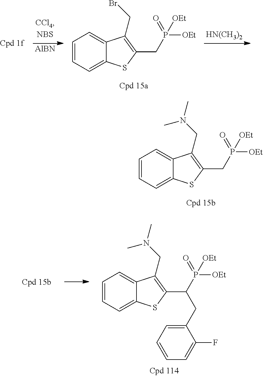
C1=CC=C2C(=C1)C(CN(C)C)=C(CP([OEt])([OEt])=O)S2.C1=CC=C2C(=C1)C(CN(C)C)=C(C(P([OEt])([OEt])=O)CC1=CC=CC=C1F)S2.[AlBN].C1=CC=C2C(=C1)C(CBr)=C(CP([OEt])([OEt])=O)S2.[HN(CH3)2]
